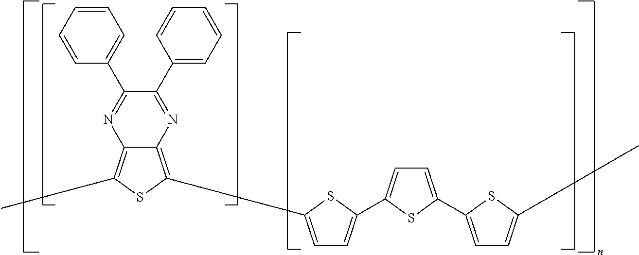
C12=C(C3=CC=C(C4=CC=C(C5=CC=C(C)S5)S4)S3)SC(C)=C1N=C(C1=CC=CC=C1)C(C1=CC=CC=C1)=N2
